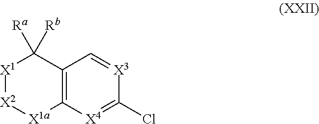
[X1]1[X2][X1a]C2=C(C1([Ra])[Rb])C=[X3]C(Cl)=[X4]2
